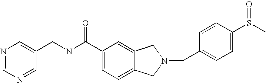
N1=CN=CC(CNC(C2=CC=C3C(=C2)CN(CC2=CC=C(S(C)=O)C=C2)C3)=O)=C1
